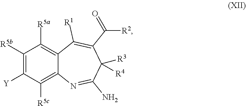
C1([Y])=C([R5b])C([R5a])=C2C(=C1[R5c])N=C(N)C([R3])([R4])C(C([R2])=O)=C2[R1]
